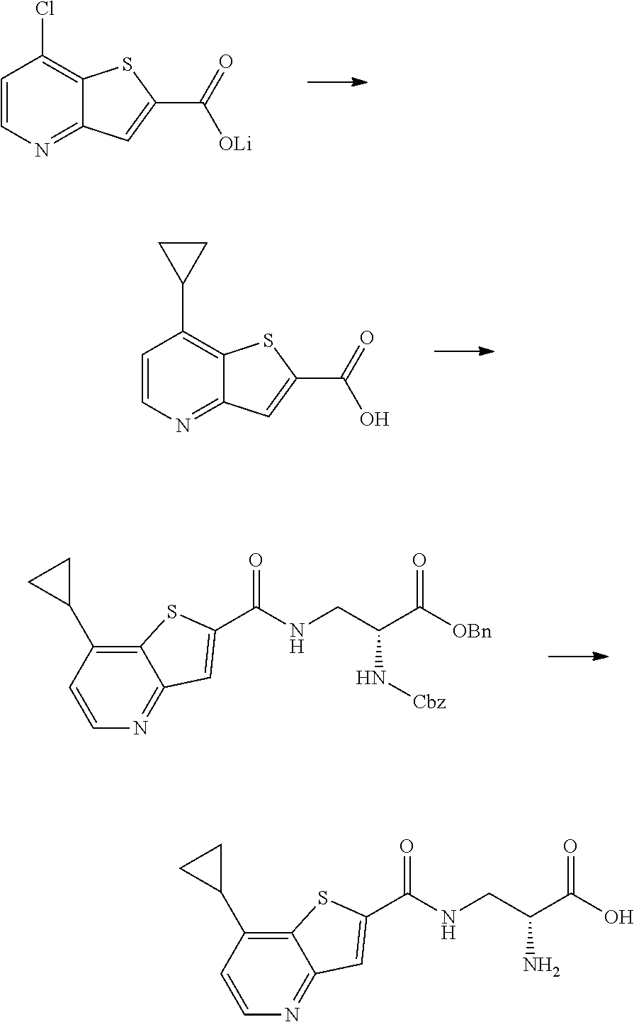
C1(Cl)=C2C(=NC=C1)C=C(C(=O)[OLi])S2.C12=NC=CC(C3CC3)=C1SC(C(=O)O)=C2.C1(C2CC2)=C2SC(C(=O)NCC(C(=O)[OBn])N[Cbz])=CC2=NC=C1.C12=NC=CC(C3CC3)=C1SC(C(=O)NCC(C(=O)O)N)=C2
